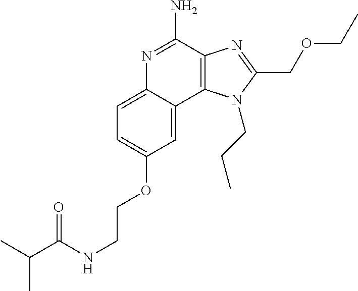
C1=C(OCCNC(C(C)C)=O)C=C2C(=C1)N=C(N)C1=C2N(CCC)C(COCC)=N1
